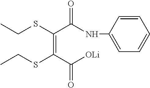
C1=CC(NC(C(=C(C([OLi])=O)SCC)SCC)=O)=CC=C1
